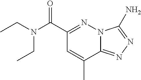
C1(C(=O)N(CC)CC)=NN2C(=NN=C2N)C(C)=C1
